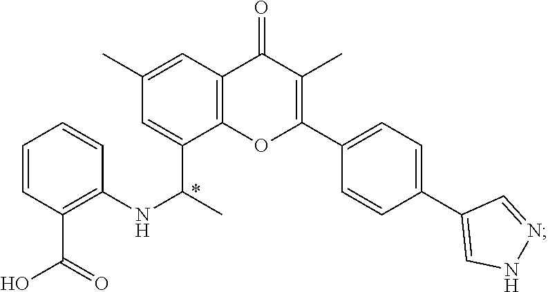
C1=CC(C(=O)O)=C(NC(C)C2=CC(C)=CC3=C2OC(C2=CC=C(C4=CNN=C4)C=C2)=C(C)C3=O)C=C1
